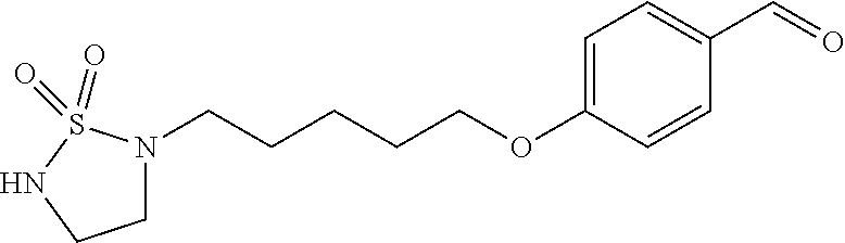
N1CCN(CCCCCOC2=CC=C(C=O)C=C2)S1(=O)=O
